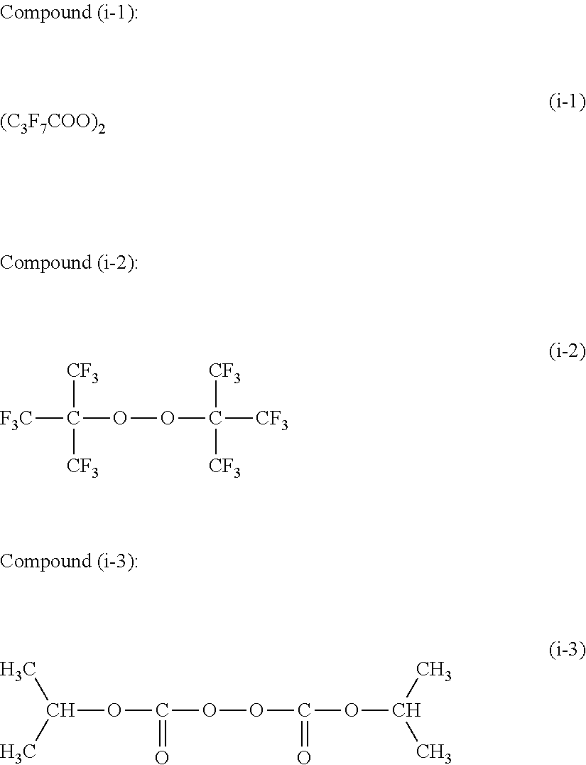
[(C3F7COO)2].[F3C]C(OOC([CF3])([CF3])[CF3])([CF3])[CF3].C(OC(=O)OOC(=O)OC(C)C)(C)C
